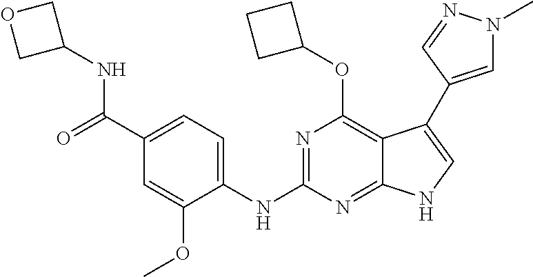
C12=C(OC3CCC3)N=C(NC3=CC=C(C(=O)NC4COC4)C=C3OC)N=C1NC=C2C1=CN(C)N=C1
